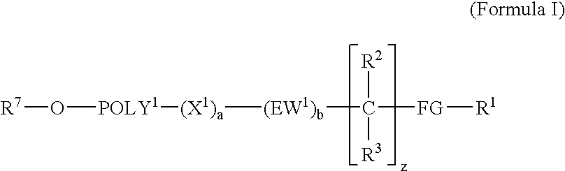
[(X1)a]([(EW1)b]C([FG][R1])([R2])[R3])[POLY1]O[R7]
